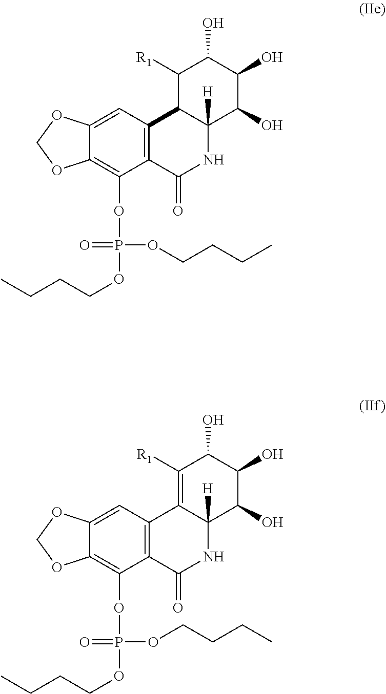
C12=C(C(=O)NC3([H])C1C([R1])C(O)C(O)C3O)C(OP(OCCCC)(OCCCC)=O)=C1C(=C2)OCO1.C12=C(C(=O)NC3([H])C1=C([R1])C(O)C(O)C3O)C(OP(OCCCC)(OCCCC)=O)=C1C(=C2)OCO1
